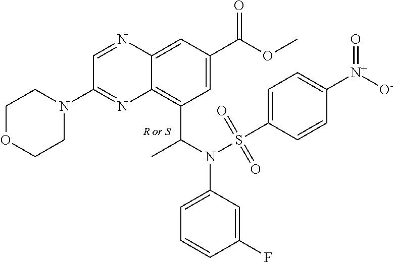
C12=C(C(C)N(C3=CC=CC(F)=C3)S(=O)(=O)C3=CC=C([N+]([O-])=O)C=C3)C=C(C(OC)=O)C=C1N=CC(N1CCOCC1)=N2.[R or S]
